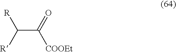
[R]C(C(=O)[COOEt])[R]
